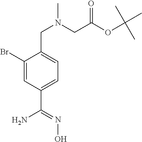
C1(Br)=CC(C(=NO)N)=CC=C1CN(C)CC(OC(C)(C)C)=O
